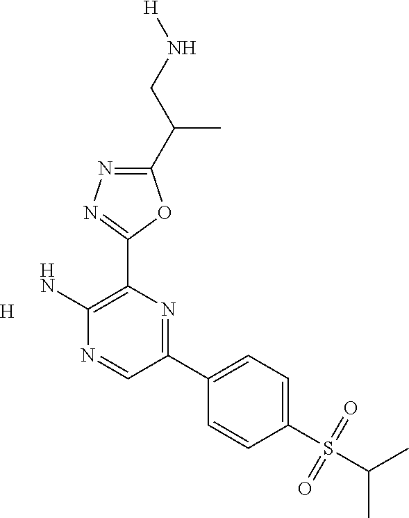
[H].NC1=C(C2=NN=C(C(C)CN[H])O2)N=C(C2=CC=C(S(C(C)C)(=O)=O)C=C2)C=N1
